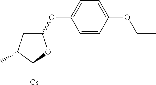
C1(OC2=CC=C(OCC)C=C2)CC(C)C([Cs])O1
